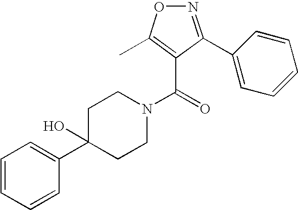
C1C(C2=CC=CC=C2)(O)CCN(C(=O)C2=C(C)ON=C2C2=CC=CC=C2)C1
